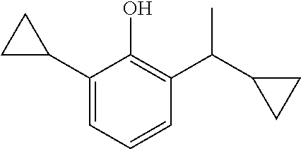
C1(C2CC2)=CC=CC(C(C2CC2)C)=C1O
